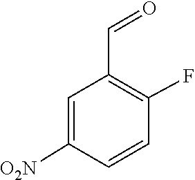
C(C1=C(F)C=CC([O2N])=C1)=O
